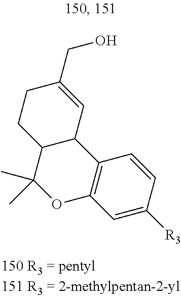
C12=C(C=C([R3])C=C1)OC(C)(C)C1C2C=C(CO)CC1
